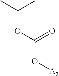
C(OC(O[A2])=O)(C)C
